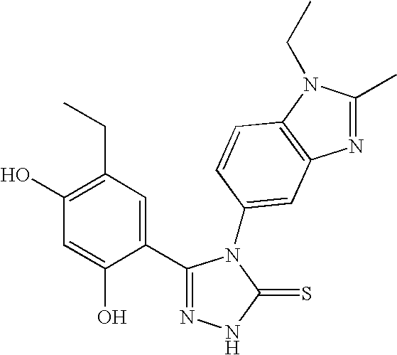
C1(C2=CC(CC)=C(O)C=C2O)=NNC(=S)N1C1=CC2=C(N(CC)C(C)=N2)C=C1
